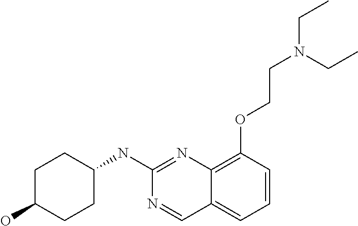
C1C(O)CCC(NC2=NC3=C(OCCN(CC)CC)C=CC=C3C=N2)C1
